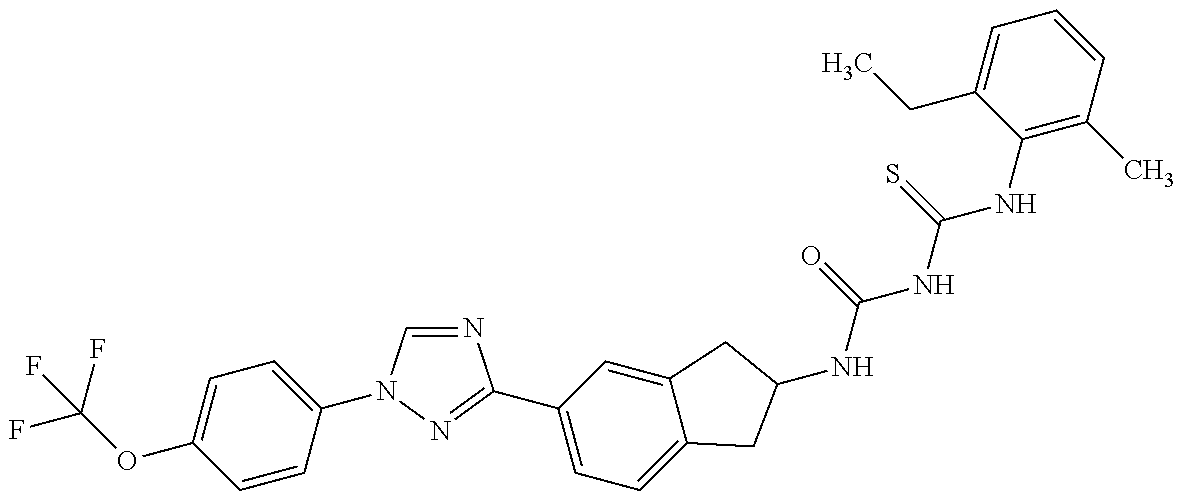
C(OC1=CC=C(N2C=NC(C3=CC=C4C(=C3)CC(NC(=O)NC(=S)NC3=C(C)C=CC=C3CC)C4)=N2)C=C1)(F)(F)F
